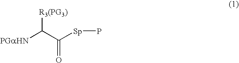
[R3(PG3)]C(C([Sp]P)=O)[PGaHN]
